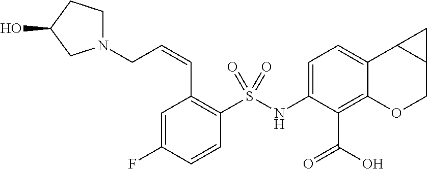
C1=C2C(=C(C(=O)O)C(NS(C3=C(C=CCN4CCC(O)C4)C=C(F)C=C3)(=O)=O)=C1)OCC1C2C1
